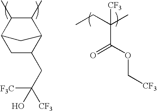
CCC(C)(C(OC[CF3])=O)[CF3].C1C(CC([CF3])(O)[F3C])C2C(C)C(C)C1C2
